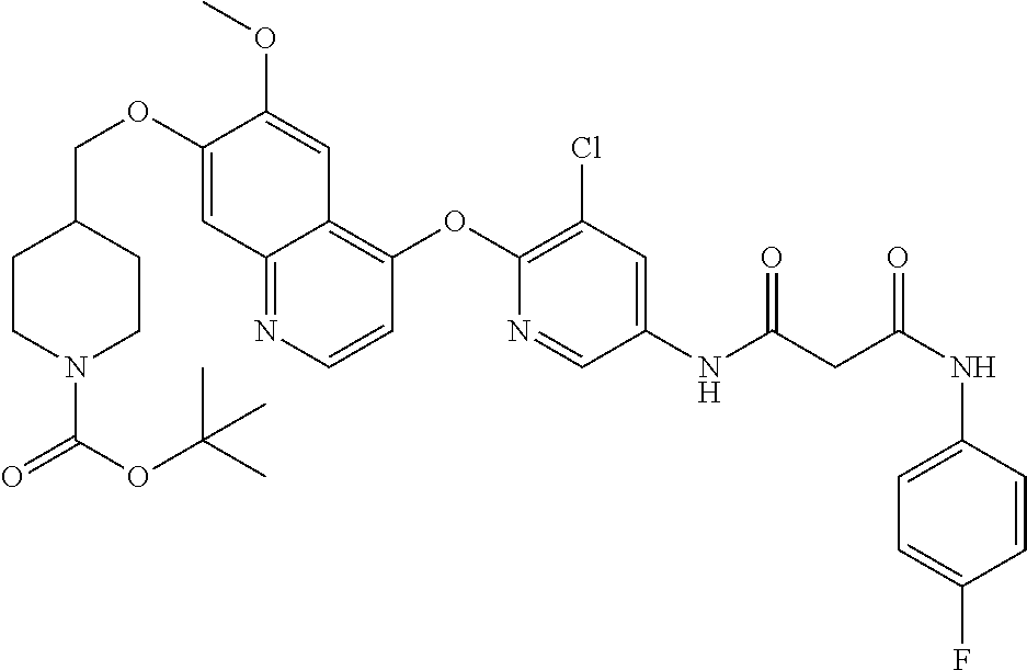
C1(OCC2CCN(C(OC(C)(C)C)=O)CC2)=CC2=NC=CC(OC3=C(Cl)C=C(NC(CC(NC4=CC=C(F)C=C4)=O)=O)C=N3)=C2C=C1OC
